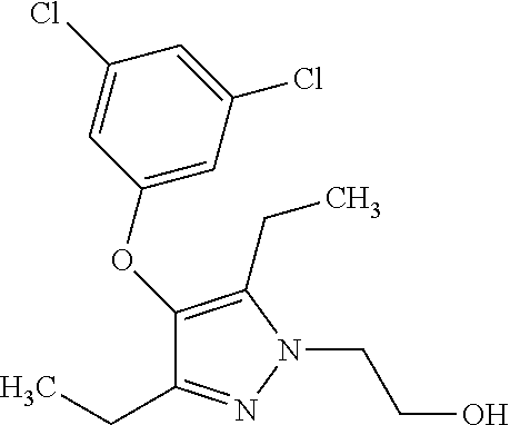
C1(OC2=CC(Cl)=CC(Cl)=C2)=C(CC)N(CCO)N=C1CC
